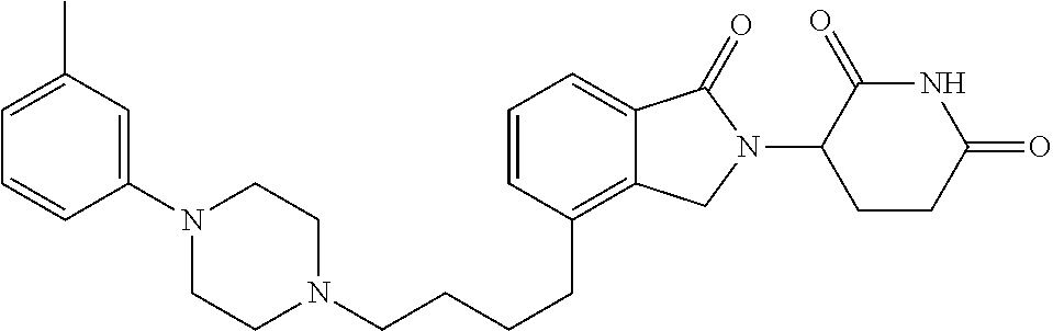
N1(CCCCC2=C3C(=CC=C2)C(=O)N(C2C(=O)NC(=O)CC2)C3)CCN(C2=CC(C)=CC=C2)CC1
